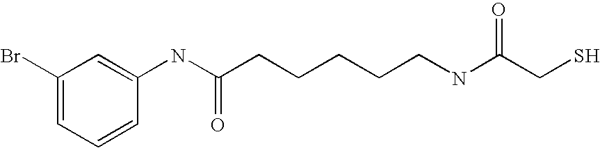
C1(Br)=CC=CC(NC(CCCCCNC(CS)=O)=O)=C1
